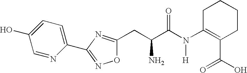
C1CC(N(C(C(CC2=NC(C3=CC=C(O)C=N3)=NO2)N)=O)[H])=C(C(O)=O)CC1
